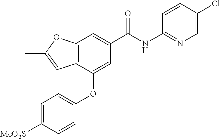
C12=C(C(OC3=CC=C([MeO2S])C=C3)=CC(C(NC3=NC=C(Cl)C=C3)=O)=C1)C=C(C)O2
